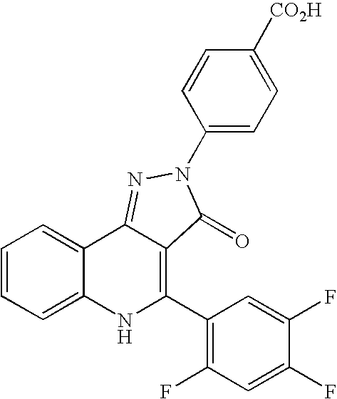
C1=CC=C2C(=C1)C1=NN(C3=CC=C([CO2H])C=C3)C(=O)C1=C(C1=C(F)C=C(F)C(F)=C1)N2
